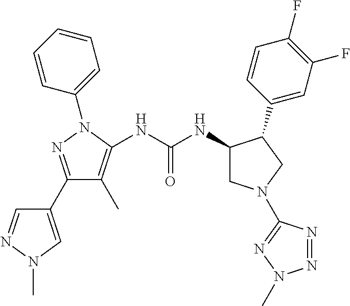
C1(C2=NN(C3=CC=CC=C3)C(NC(NC3CN(C4=NN(C)N=N4)CC3C3=CC(F)=C(F)C=C3)=O)=C2C)=CN(C)N=C1
